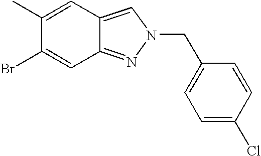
C1(C)=CC2=CN(CC3=CC=C(Cl)C=C3)N=C2C=C1Br
